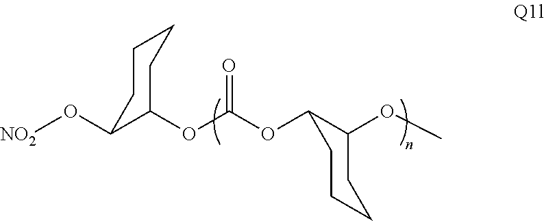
O(C1C(OC(OC2C(OC)CCCC2)=O)CCCC1)[NO2]
